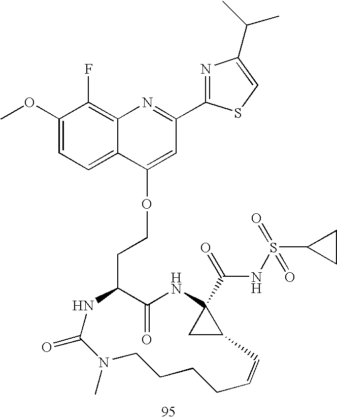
C1(=O)C(CCOC2=CC(C3=NC(C(C)C)=CS3)=NC3=C(F)C(OC)=CC=C32)NC(=O)N(C)CCCCC=CC2CC2(C(=O)NS(C2CC2)(=O)=O)N1
